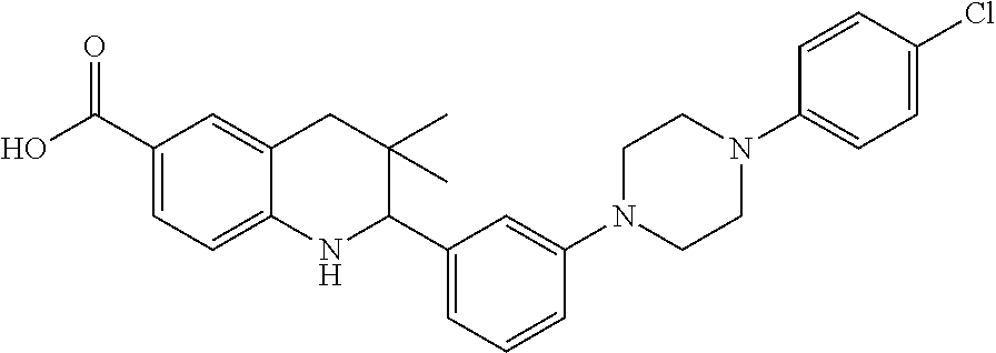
OC(C1=CC=C2C(=C1)CC(C)(C)C(C1=CC=CC(N3CCN(C4=CC=C(Cl)C=C4)CC3)=C1)N2)=O
